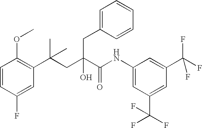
C1=CC(F)=CC(C(CC(C(NC2=CC(C(F)(F)F)=CC(C(F)(F)F)=C2)=O)(O)CC2=CC=CC=C2)(C)C)=C1OC
